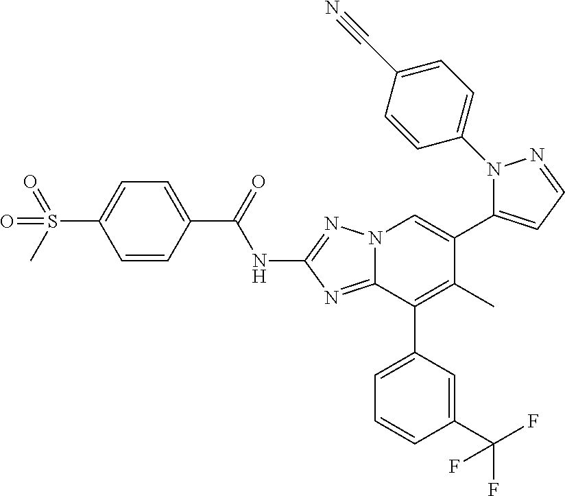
N12C(=NC(NC(C3=CC=C(S(C)(=O)=O)C=C3)=O)=N1)C(C1=CC=CC(C(F)(F)F)=C1)=C(C)C(C1=CC=NN1C1=CC=C(C#N)C=C1)=C2
